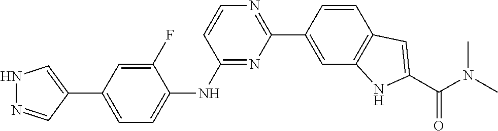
C1=CC(C2=NC=CC(NC3=CC=C(C4=CNN=C4)C=C3F)=N2)=CC2=C1C=C(C(N(C)C)=O)N2
